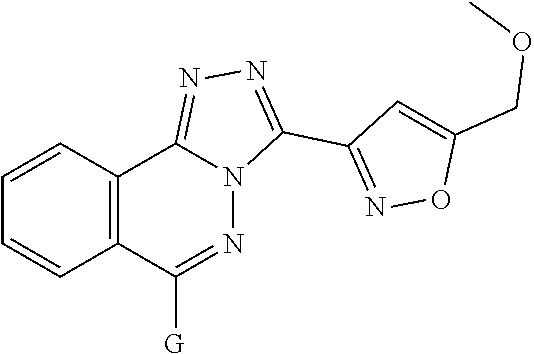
C1=CC2=C(C=C1)C([G])=NN1C2=NN=C1C1=NOC(COC)=C1
